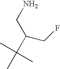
CC(C)(C(CN)CF)C
